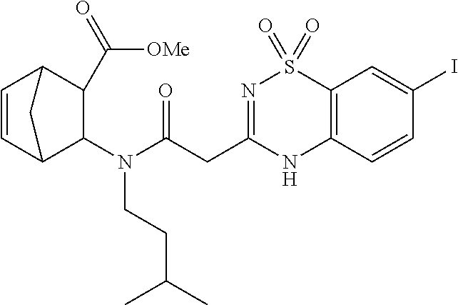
C1=CC2C(N(C(=O)CC3=NS(=O)(=O)C4=C(N3)C=CC(I)=C4)CCC(C)C)C(C([OMe])=O)C1C2
